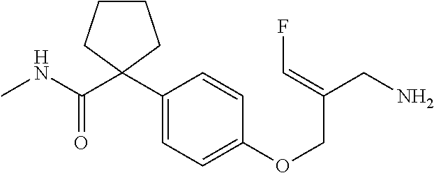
C1(C2(C(NC)=O)CCCC2)=CC=C(OCC(CN)=CF)C=C1
